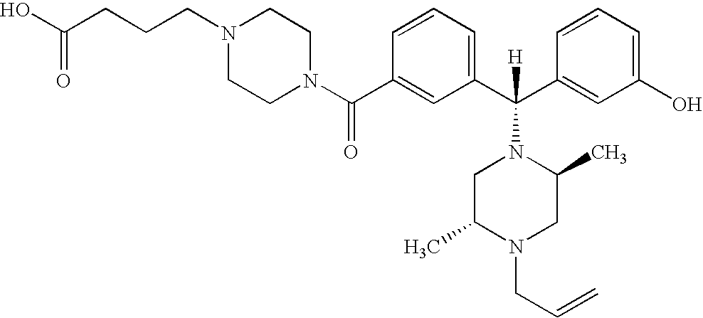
C1(C(N2CCN(CCCC(O)=O)CC2)=O)=CC(C(C2=CC(O)=CC=C2)([H])N2CC(C)N(CC=C)CC2C)=CC=C1
